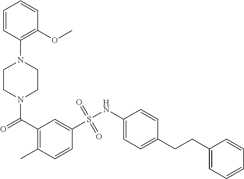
N1(C(C2=C(C)C=CC(S(NC3=CC=C(CCC4=CC=CC=C4)C=C3)(=O)=O)=C2)=O)CCN(C2=C(OC)C=CC=C2)CC1
